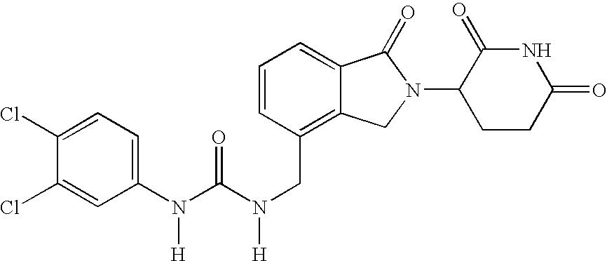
C1(N(C(N(CC2=C3C(=CC=C2)C(=O)N(C2CCC(=O)NC2=O)C3)[H])=O)[H])=CC=C(Cl)C(Cl)=C1
